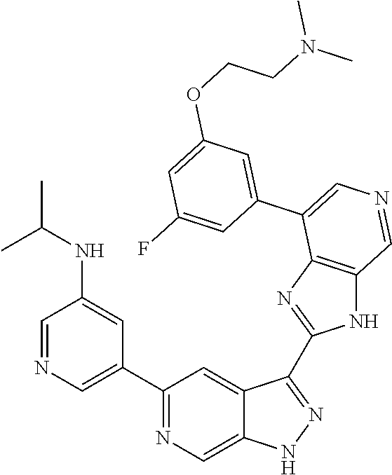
C1(C2=CN=CC(NC(C)C)=C2)=NC=C2C(=C1)C(C1=NC3=C(N1)C=NC=C3C1=CC(OCCN(C)C)=CC(F)=C1)=NN2
